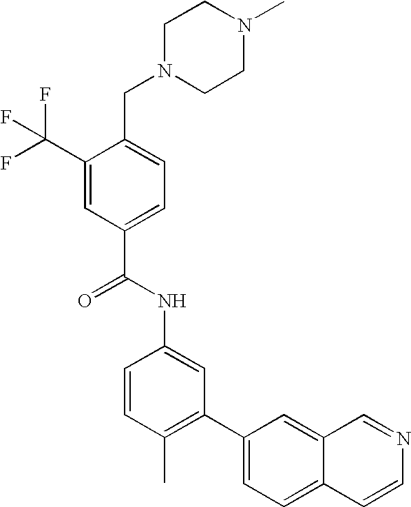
C1(C(F)(F)F)=CC(C(NC2=CC(C3=CC=C4C(=C3)C=NC=C4)=C(C)C=C2)=O)=CC=C1CN1CCN(C)CC1
